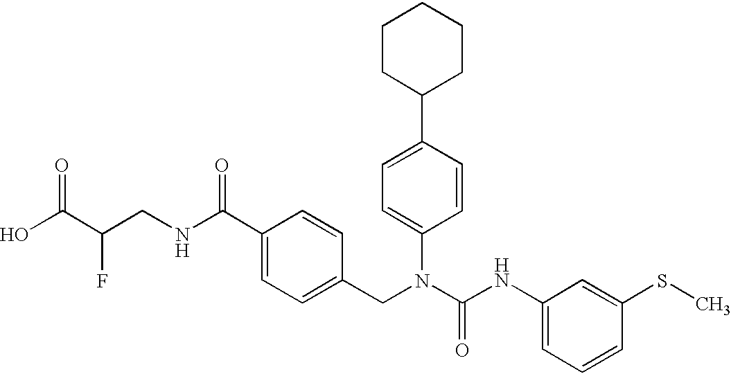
OC(C(CNC(C1=CC=C(CN(C(NC2=CC=CC(SC)=C2)=O)C2=CC=C(C3CCCCC3)C=C2)C=C1)=O)F)=O
